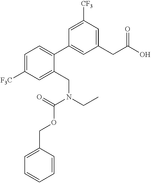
C1=C([CF3])C=C(CC(O)=O)C=C1C1=CC=C([F3C])C=C1CN(CC)C(=O)OCC1=CC=CC=C1
